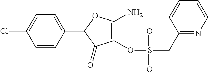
C1(=O)C(OS(CC2=NC=CC=C2)(=O)=O)=C(N)OC1C1=CC=C(Cl)C=C1
